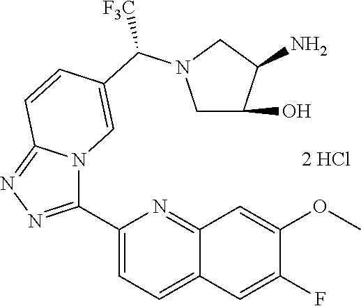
C1(C2=NN=C3N2C=C(C(N2CC(O)C(N)C2)[F3C])C=C3)=CC=C2C(=N1)C=C(OC)C(F)=C2
